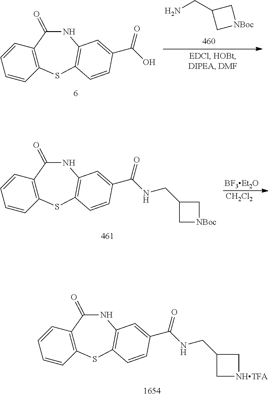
C12=C(SC3=C(NC1=O)C=C(C(NCC1C[NHTFA]C1)=O)C=C3)C=CC=C2.C12=C(SC3=C(NC1=O)C=C(C(O)=O)C=C3)C=CC=C2.NCC1C[NBoc]C1.C12=C(SC3=C(NC1=O)C=C(C(NCC1C[NBoc]C1)=O)C=C3)C=CC=C2.[CH2Cl2].[BF3Et2O]
